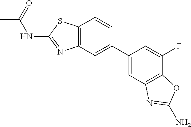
C12=C(C=C(C3=CC4=C(C(F)=C3)OC(N)=N4)C=C1)N=C(NC(=O)C)S2
